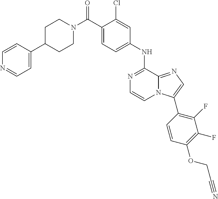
C1(NC2=NC=CN3C2=NC=C3C2=C(F)C(F)=C(OCC#N)C=C2)=CC=C(C(N2CCC(C3=CC=NC=C3)CC2)=O)C(Cl)=C1
